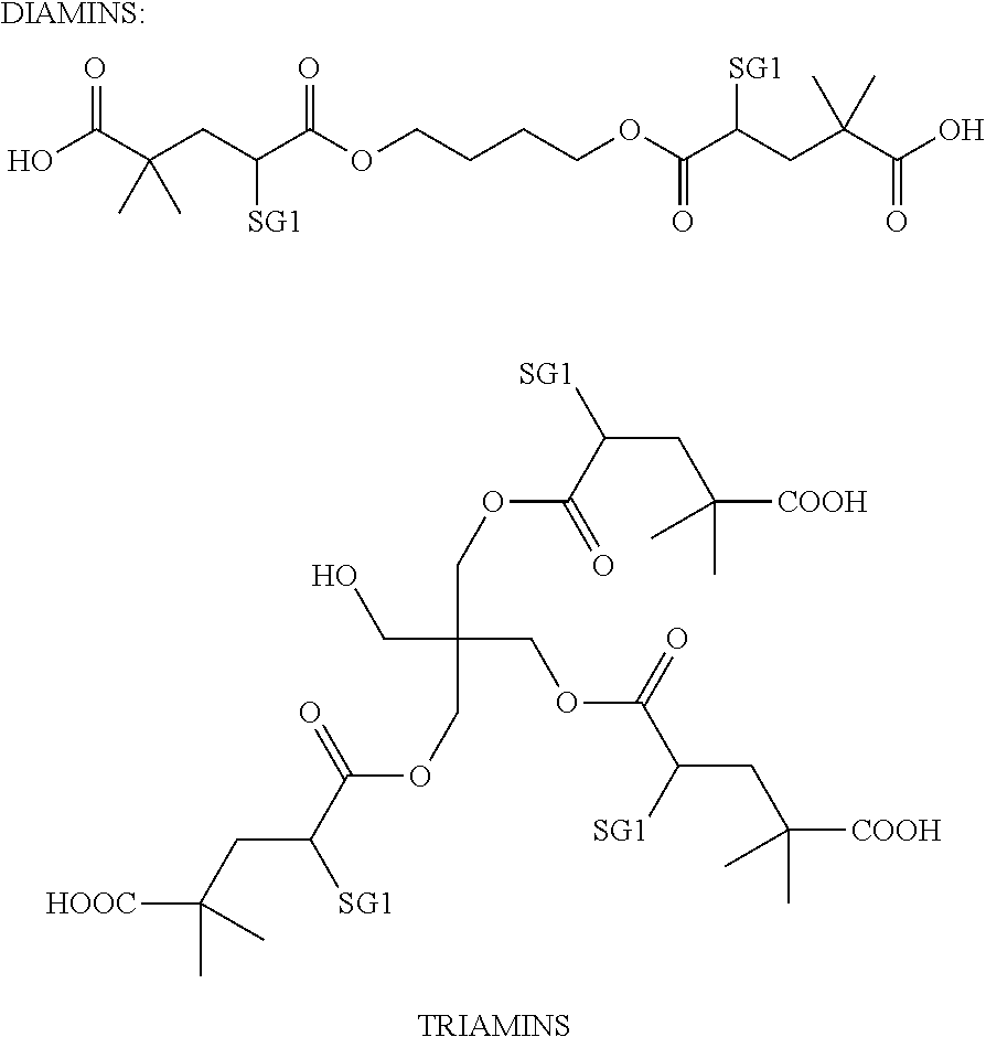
OC(C(CC(C(OCCCCOC(C(CC(C(O)=O)(C)C)[SG1])=O)=O)[SG1])(C)C)=O.[DIAMINS:].OCC(COC(C([SG1])CC([COOH])(C)C)=O)(COC(C([SG1])CC([HOOC])(C)C)=O)COC(C([SG1])CC([COOH])(C)C)=O.[TRIAMINS]
